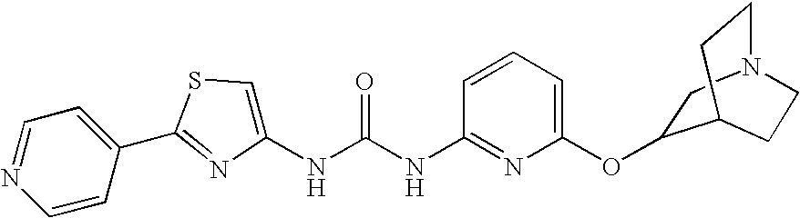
C1=CC(C2=NC(NC(NC3=NC(OC4CN5CCC4CC5)=CC=C3)=O)=CS2)=CC=N1
